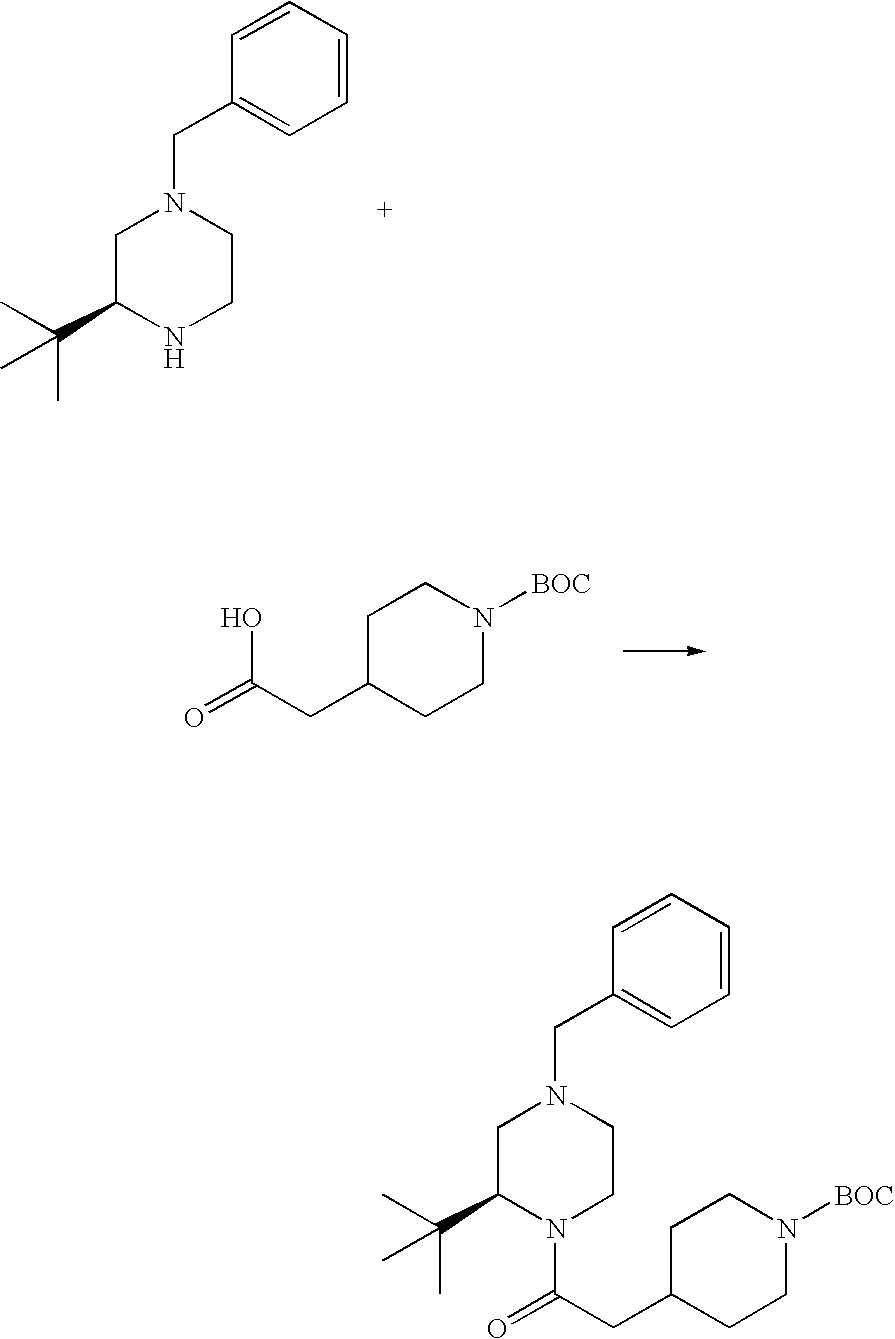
C1C(C(C)(C)C)NCCN1CC1=CC=CC=C1.O=C(CC1CCN([BOC])CC1)O.C1C(C(C)(C)C)N(C(CC2CCN([BOC])CC2)=O)CCN1CC1=CC=CC=C1
